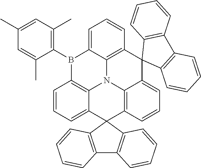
CC1=CC(C)=C(B2C3=C4N5C6=C(C=CC=C26)C2(C6=CC=CC(=C56)C5(C4=CC=C3)C3=C(C4=C5C=CC=C4)C=CC=C3)C3=C(C4=C2C=CC=C4)C=CC=C3)C(C)=C1
